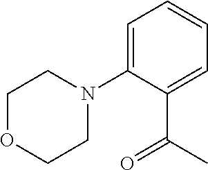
C1=C(N2CCOCC2)C(C(C)=O)=CC=C1
